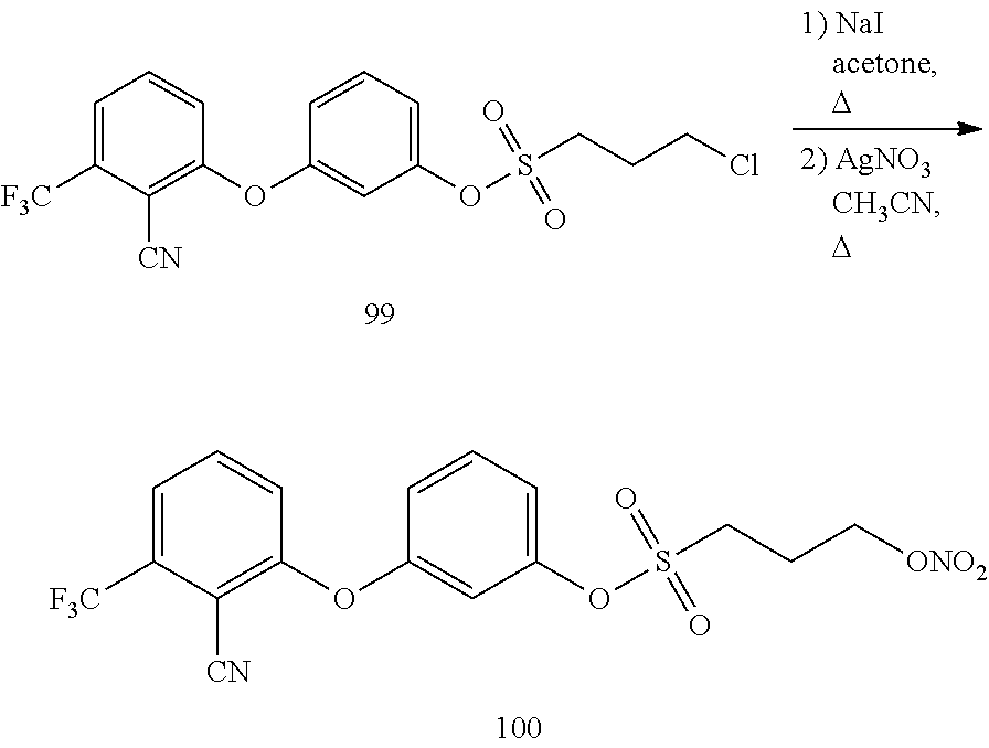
C1=C([F3C])C([CN])=C(OC2=CC(OS(CCCCl)(=O)=O)=CC=C2)C=C1.C1=C([F3C])C([CN])=C(OC2=CC(OS(CCC[ONO2])(=O)=O)=CC=C2)C=C1
